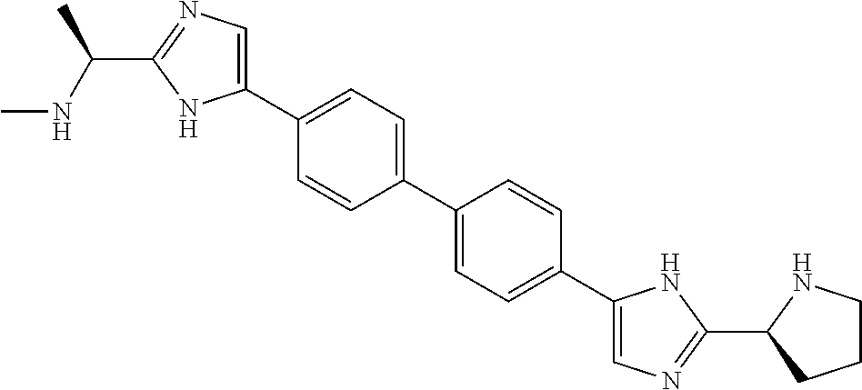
C1CNC(C2=NC=C(C3=CC=C(C4=CC=C(C5=CN=C(C(NC)C)N5)C=C4)C=C3)N2)C1
